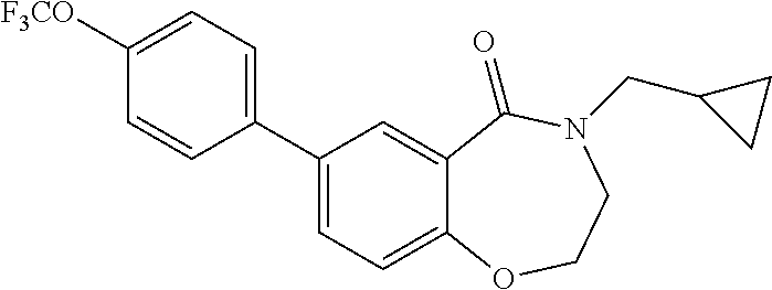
C1(C2=CC=C3C(=C2)C(=O)N(CC2CC2)CCO3)=CC=C([F3CO])C=C1
